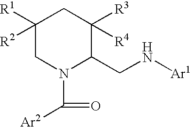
C1([R1])([R2])CN(C(=O)[Ar2])C(CN[Ar1])C([R3])([R4])C1
